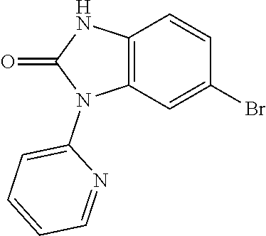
C12=C(C=C(Br)C=C1)N(C1=CC=CC=N1)C(=O)N2
